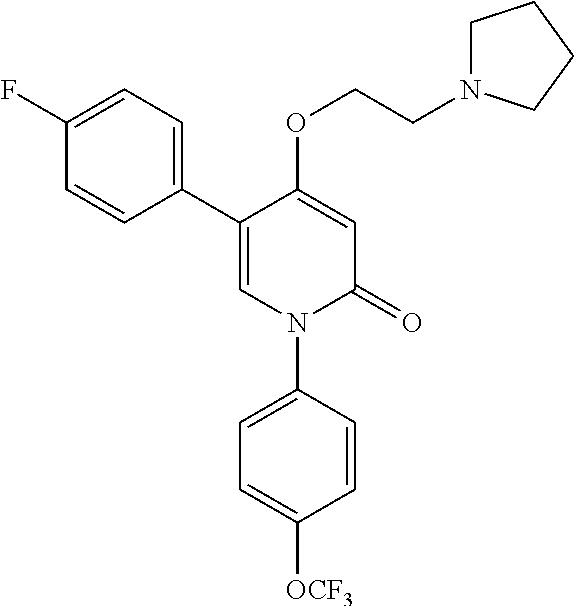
C1=C(OCCN2CCCC2)C(C2=CC=C(F)C=C2)=CN(C2=CC=C([OCF3])C=C2)C1=O
